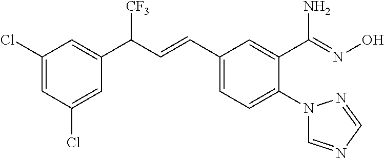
C1(Cl)=CC(Cl)=CC(C(C=CC2=CC=C(N3C=NC=N3)C(C(=NO)N)=C2)[CF3])=C1
